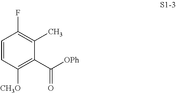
C1=CC([CH3O])=C(C([OPh])=O)C(C)=C1F
